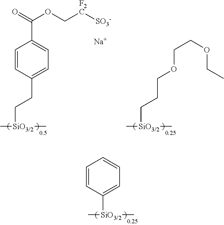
C[SiO3/2](C)CCC1=CC=C(C(=O)OC[F2C][SO3-])C=C1.[Na].C[SiO3/2](C)CCCOCCOCC.C[SiO3/2](C)C1=CC=CC=C1
